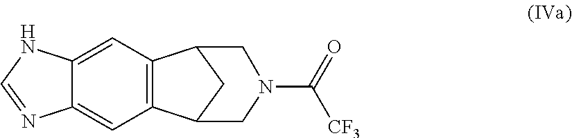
C12=C(C=C3C(=C1)N=CN3)C1CC2CN(C(=O)[CF3])C1
